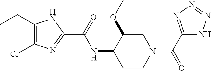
C1(CC)=C(Cl)N=C(C(=O)NC2CCN(C(C3=NN=NN3)=O)CC2OC)N1
